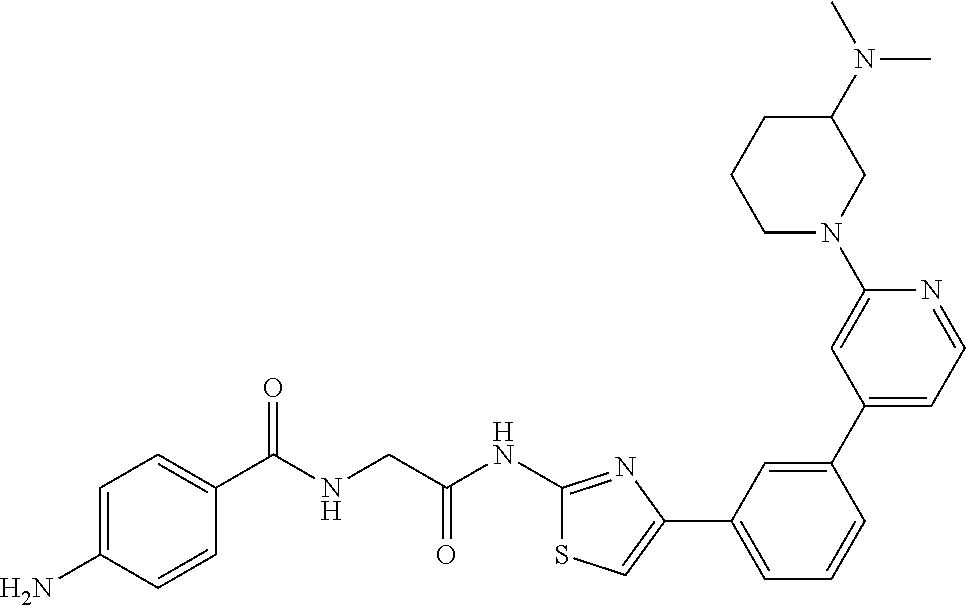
C1=C(N)C=CC(C(NCC(NC2=NC(C3=CC=CC(C4=CC=NC(N5CC(N(C)C)CCC5)=C4)=C3)=CS2)=O)=O)=C1
